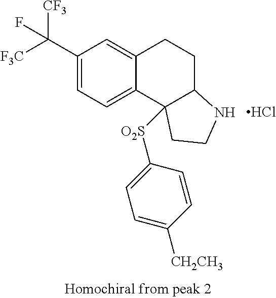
C1(C([CF3])([F3C])F)=CC=C2C(=C1)CCC1C2([O2S]C2=CC=C([CH2CH3])C=C2)CCN1.Cl
